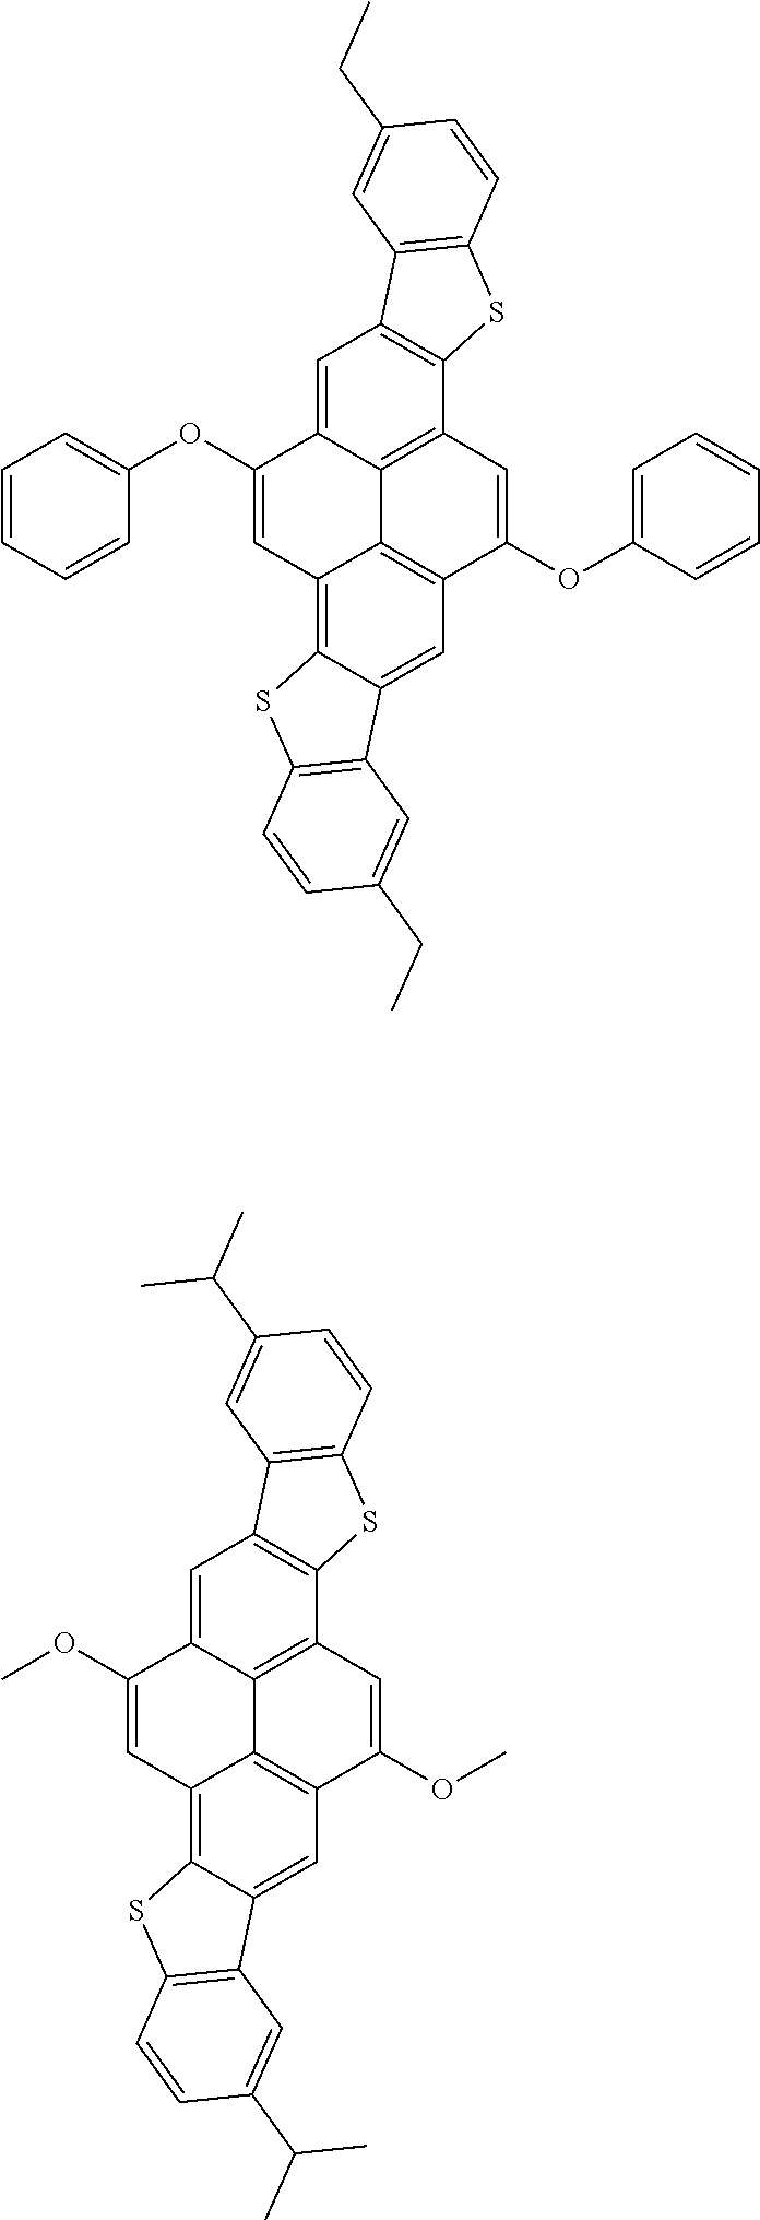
C1=C2C3=C(C4=C1C1=C(S4)C=CC(CC)=C1)C=C(OC1=CC=CC=C1)C1=C3C(=C3C(=C1)C1=C(S3)C=CC(CC)=C1)C=C2OC1=CC=CC=C1.C1=C2C3=C(C4=C1C1=C(S4)C=CC(C(C)C)=C1)C=C(OC)C1=C3C(=C3C(=C1)C1=C(S3)C=CC(C(C)C)=C1)C=C2OC
